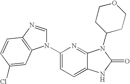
C12=CC=C(N3C=NC4=C3C=C(Cl)C=C4)N=C1N(C1CCOCC1)C(=O)N2
